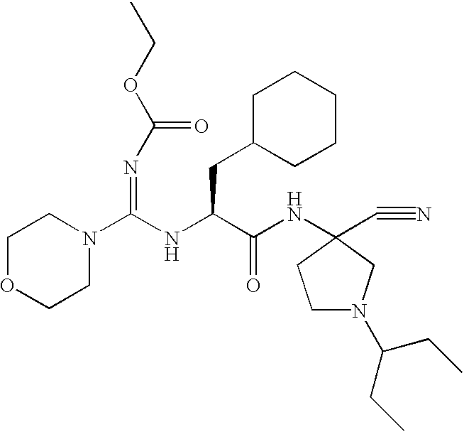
C1OCCN(C(NC(C(NC2(C#N)CN(C(CC)CC)CC2)=O)CC2CCCCC2)=NC(OCC)=O)C1
